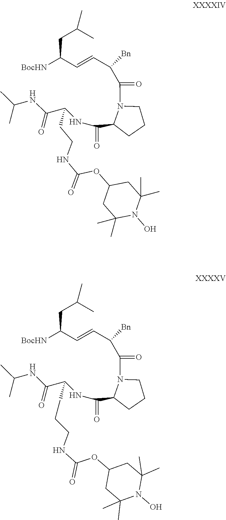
C(C1CCCN1C(C(C=CC([BocHN])CC(C)C)[Bn])=O)(=O)NC(C(NC(C)C)=O)CCNC(OC1CC(C)(C)N(O)C(C)(C)C1)=O.C(C1CCCN1C(C(C=CC([BocHN])CC(C)C)[Bn])=O)(=O)NC(C(NC(C)C)=O)CCCNC(OC1CC(C)(C)N(O)C(C)(C)C1)=O
